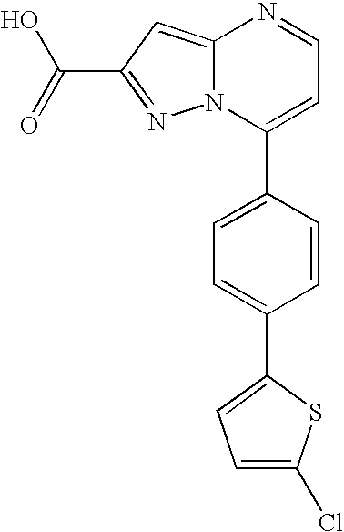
C1(C2=CC=C(C3=CC=C(Cl)S3)C=C2)=CC=NC2=CC(C(O)=O)=NN12
